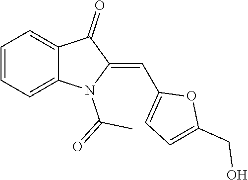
C1=CC=C2C(=C1)C(=O)C(=CC1=CC=C(CO)O1)N2C(=O)C
